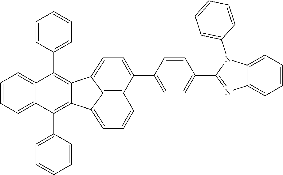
C1(C2=C3C(=C(C4=CC=CC=C4)C4=CC=CC=C24)C2=CC=C(C4=CC=C(C5=NC6=CC=CC=C6N5C5=CC=CC=C5)C=C4)C4=C2C3=CC=C4)=CC=CC=C1
